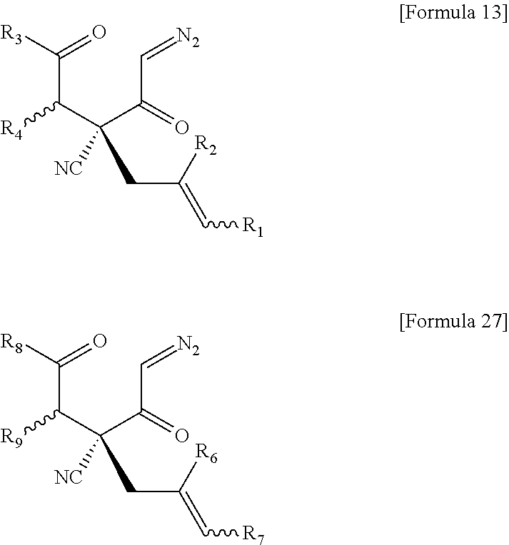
C(C(C(C(C=[N2])=O)(CC(=C[R1])[R2])[NC])[R4])(=O)[R3].C(C(C(C(C=[N2])=O)(CC(=C[R7])[R6])[NC])[R9])(=O)[R8]
